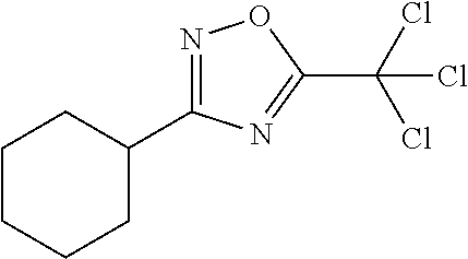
N1=C(C2CCCCC2)N=C(C(Cl)(Cl)Cl)O1
